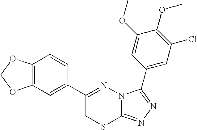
C12=C(C=CC(C3=NN4C(=NN=C4C4=CC(Cl)=C(OC)C(OC)=C4)SC3)=C1)OCO2
